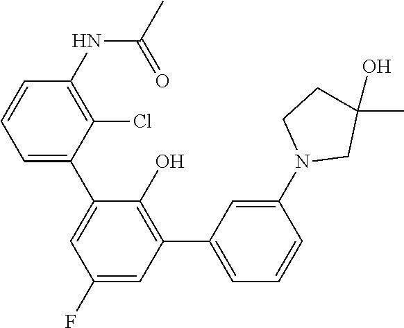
C1=CC(NC(C)=O)=C(Cl)C(C2=CC(F)=CC(C3=CC=CC(N4CC(C)(O)CC4)=C3)=C2O)=C1
